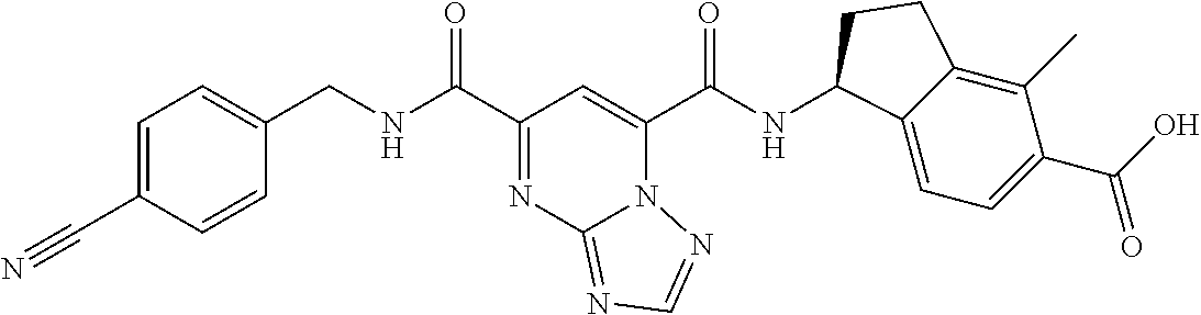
N12C(C(NC3C4=CC=C(C(O)=O)C(C)=C4CC3)=O)=CC(C(NCC3=CC=C(C#N)C=C3)=O)=NC1=NC=N2
